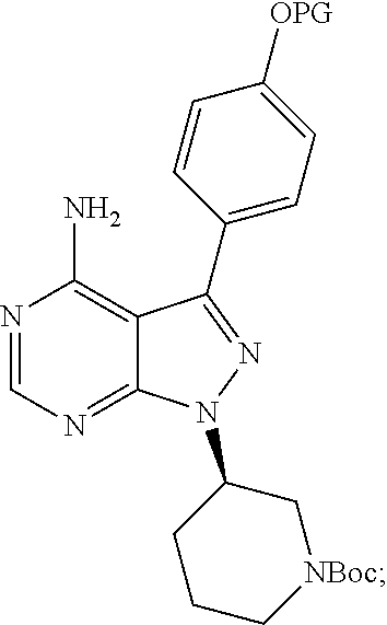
N1=CN=C2C(=C1N)C(C1=CC=C([OPG])C=C1)=NN2C1CCC[NBoc]C1
